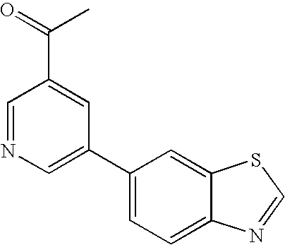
C1=NC=C(C2=CC=C3C(=C2)SC=N3)C=C1C(C)=O
